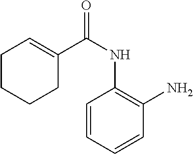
C1=CC=CC(N)=C1NC(=O)C1=CCCCC1
